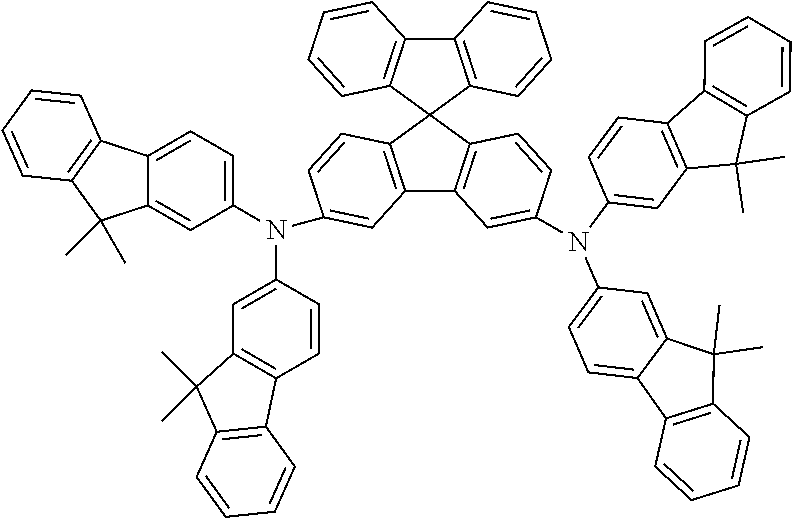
C1(N(C2=CC=C3C(=C2)C(C)(C)C2=C3C=CC=C2)C2=CC3=C(C=C2)C2(C4=C3C=C(N(C3=CC5=C(C=C3)C3=C(C5(C)C)C=CC=C3)C3=CC=C5C(=C3)C(C)(C)C3=C5C=CC=C3)C=C4)C3=C(C4=C2C=CC=C4)C=CC=C3)=CC2=C(C=C1)C1=C(C2(C)C)C=CC=C1
